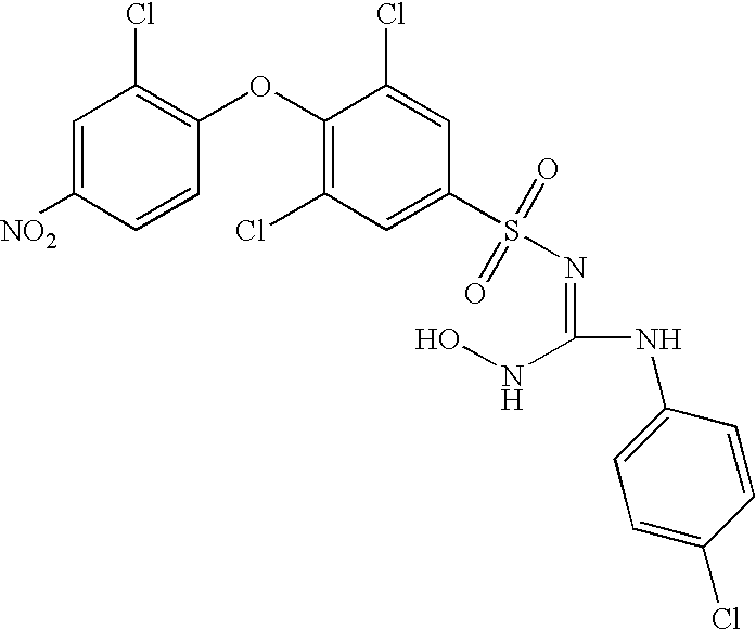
[NO2]C1=CC(Cl)=C(OC2=C(Cl)C=C(S(=O)(=O)N=C(NO)NC3=CC=C(Cl)C=C3)C=C2Cl)C=C1
